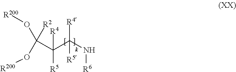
[R2]C(C(C(N[R6])([R4])[R5])([R4])[R5])(O[R200])O[R200]
